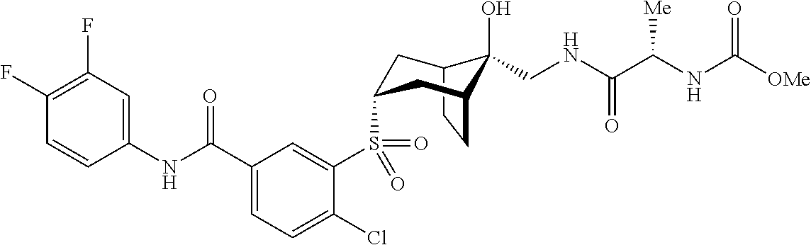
C1(F)=C(F)C=C(NC(C2=CC=C(Cl)C(S(=O)(=O)C3CC4C(O)(CNC(C(NC([OMe])=O)[Me])=O)C(CC4)C3)=C2)=O)C=C1
